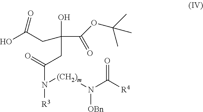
C(N([R3])[(CH2)m]N(C([R4])=O)[OBn])(=O)CC(C(OC(C)(C)C)=O)(O)CC(O)=O
